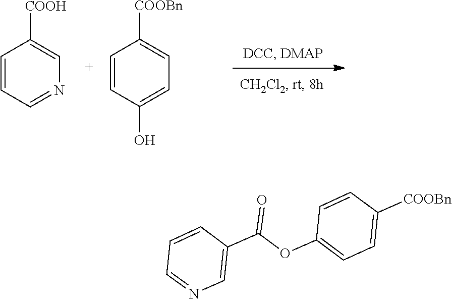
C1=CC=NC=C1[COOH].C1=CC(O)=CC=C1[COOBn].C1=CC=NC=C1C(OC1=CC=C([COOBn])C=C1)=O
